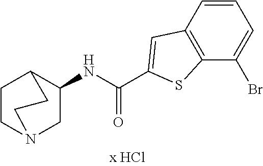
C1=CC2=C(C(Br)=C1)SC(C(NC1CN3CCC1CC3)=O)=C2
